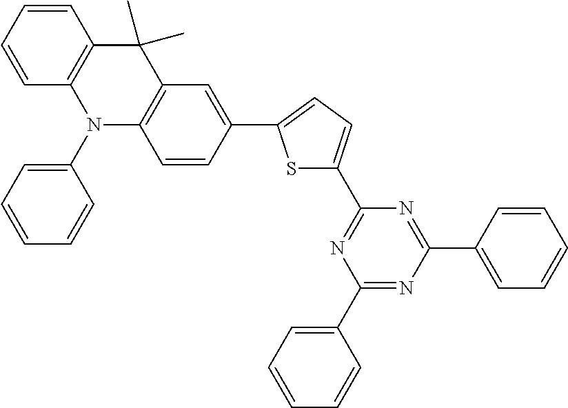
C1(C2=CC=C(C3=NC(C4=CC=CC=C4)=NC(C4=CC=CC=C4)=N3)S2)=CC2=C(C=C1)N(C1=CC=CC=C1)C1=C(C2(C)C)C=CC=C1
